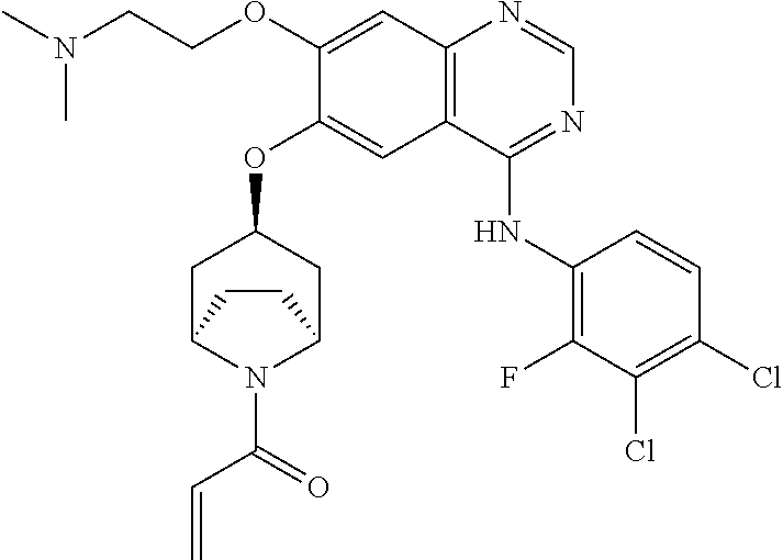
C12=C(C(NC3=C(F)C(Cl)=C(Cl)C=C3)=NC=N1)C=C(OC1CC3N(C(C=C)=O)C(C1)CC3)C(OCCN(C)C)=C2
